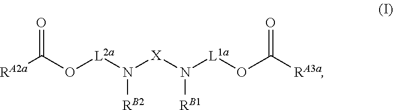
[RA2a]C(O[L2a]N([X]N([L1a]OC([RA3a])=O)[RB1])[RB2])=O
